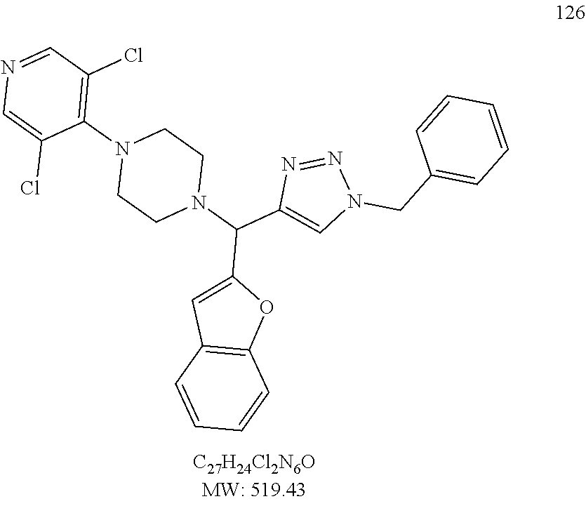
N1=CC(Cl)=C(N2CCN(C(C3=CN(CC4=CC=CC=C4)N=N3)C3=CC4=C(O3)C=CC=C4)CC2)C(Cl)=C1
